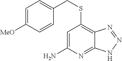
C1([MeO])=CC=C(CSC2=C3C(=NC(N)=C2)NN=N3)C=C1
